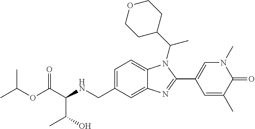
C12=CC(CNC(C(C)O)C(OC(C)C)=O)=CC=C1N(C(C1CCOCC1)C)C(C1=CN(C)C(=O)C(C)=C1)=N2
